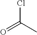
ClC(C)=O
